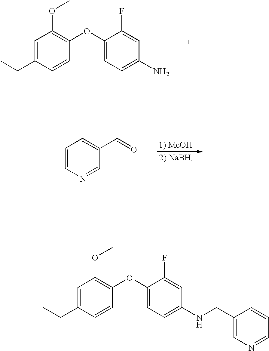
C1=C(CC)C=CC(OC2=CC=C(N)C=C2F)=C1OC.C1=CN=CC(C=O)=C1.C1=C(CC)C=CC(OC2=CC=C(NCC3=CN=CC=C3)C=C2F)=C1OC
